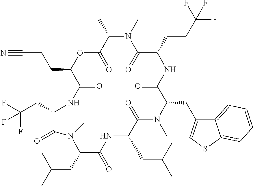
C1(C)C(=O)OC(CCC#N)C(=O)NC(CC(F)(F)F)C(=O)N(C)C(CC(C)C)C(=O)NC(CC(C)C)C(=O)N(C)C(CC2=CSC3=CC=CC=C23)C(=O)NC(CCC(F)(F)F)C(=O)N1C
